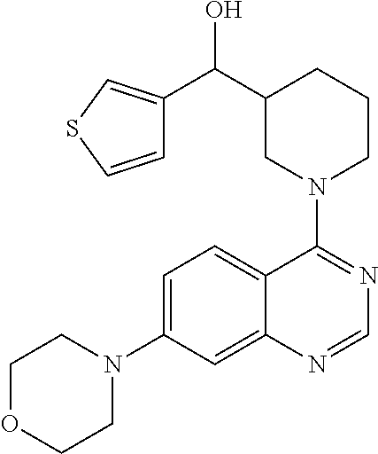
C1OCCN(C2=CC=C3C(=C2)N=CN=C3N2CCCC(C(C3=CSC=C3)O)C2)C1
